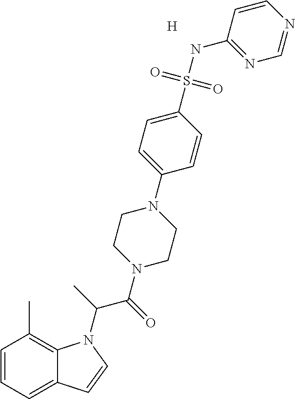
C1=CC=C2C(=C1C)N(C(C)C(=O)N1CCN(C3=CC=C(S(NC4=NC=NC=C4)(=O)=O)C=C3)CC1)C=C2.[H]
